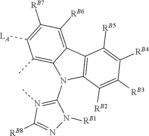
C1(N2C3=C(C4=C([RB6])C([RB7])=C([LA])C(C)=C24)C([RB5])=C([RB4])C([RB3])=C3[RB2])=N(C)C([RB8])=NN1[RB1]
